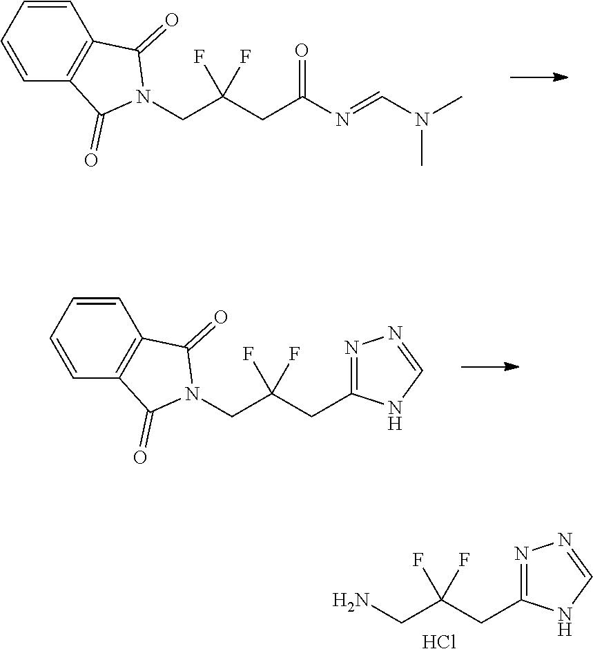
C1=CC=CC2=C1C(=O)N(CC(CC(N=CN(C)C)=O)(F)F)C2=O.C1=CC=CC2=C1C(=O)N(CC(CC1=NN=CN1)(F)F)C2=O.NCC(CC1=NN=CN1)(F)F.Cl
